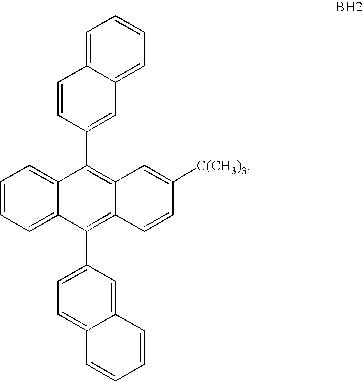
C1=CC=C2C(=C1)C(C1=CC3=CC=CC=C3C=C1)=C1C(=C2C2=CC=C3C(=C2)C=CC=C3)C=CC([C(CH3)3])=C1
